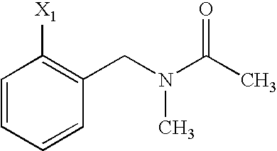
C1=CC=CC(CN(C(C)=O)C)=C1[X1]
